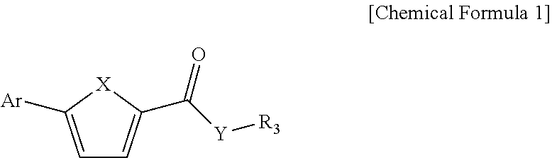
C1=C([Ar])[X]C(C(=O)[Y][R3])=C1
